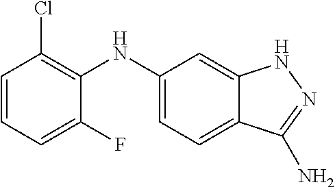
C1=CC=C(F)C(NC2=CC=C3C(=C2)NN=C3N)=C1Cl
